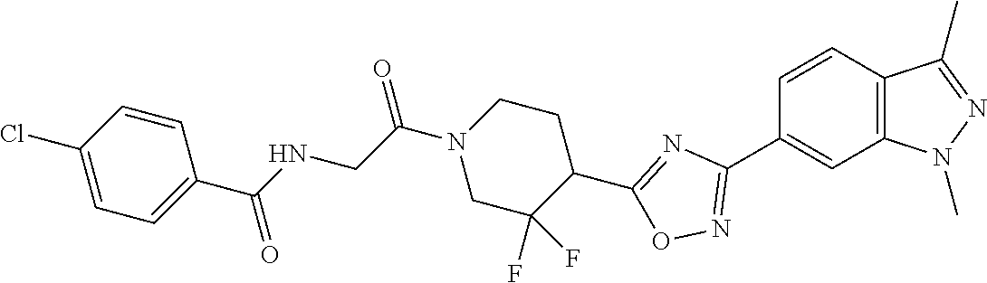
C1=CC2=C(C=C1C1=NOC(C3CCN(C(CNC(C4=CC=C(Cl)C=C4)=O)=O)CC3(F)F)=N1)N(C)N=C2C
